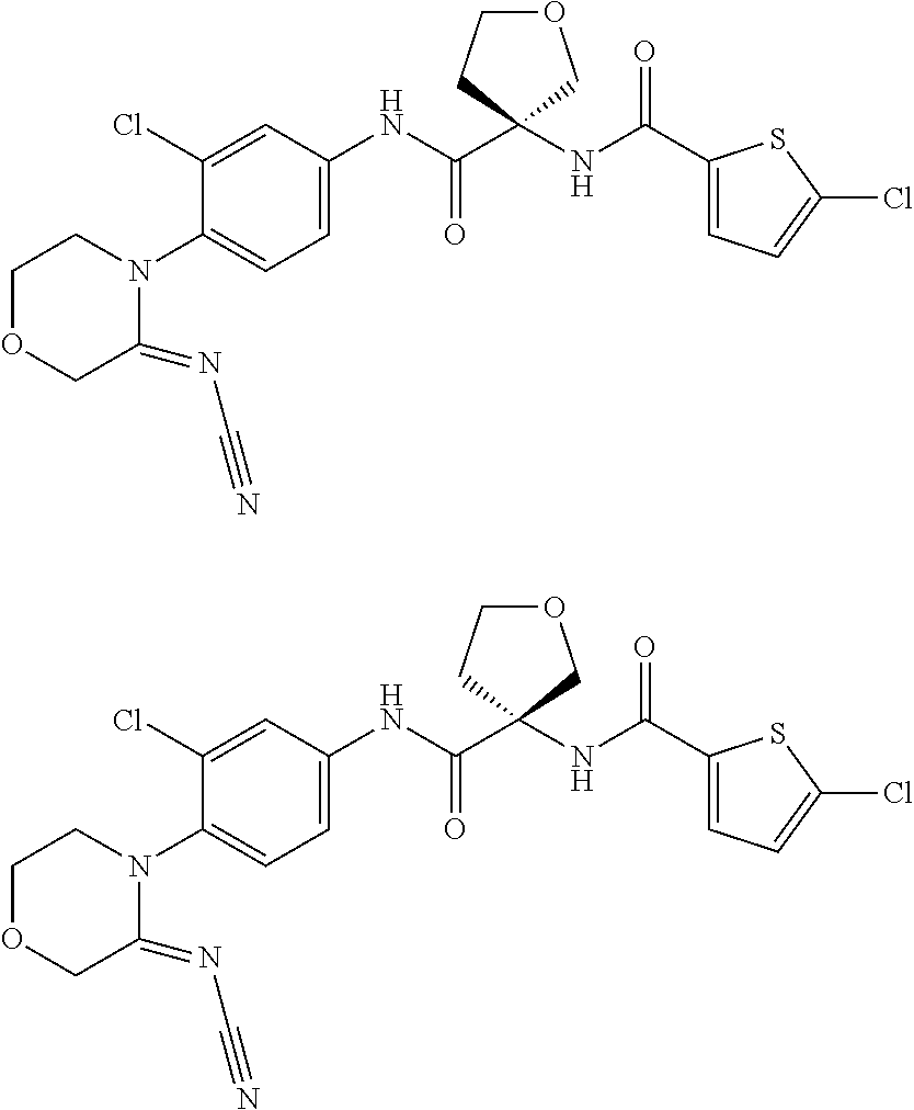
N(C(=O)C1(NC(C2=CC=C(Cl)S2)=O)COCC1)C1=CC=C(N2C(=NC#N)COCC2)C(Cl)=C1.N(C(=O)C1(NC(C2=CC=C(Cl)S2)=O)COCC1)C1=CC=C(N2C(=NC#N)COCC2)C(Cl)=C1
